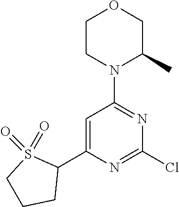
C1=C(C2S(=O)(=O)CCC2)N=C(Cl)N=C1N1C(C)COCC1
